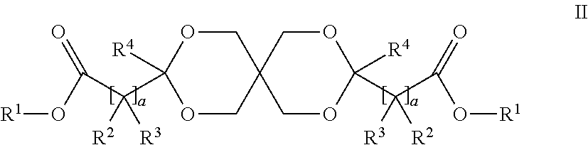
C1OC([R4])(C(C(O[R1])=O)([R2])[R3])OCC12COC([R4])(C(C(=O)O[R1])([R3])[R2])OC2
